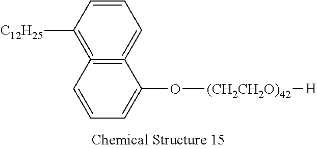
C1=CC([C12H25])=C2=C(=C1)C(O[(CH2CH2O)42][H])=CC=C2
